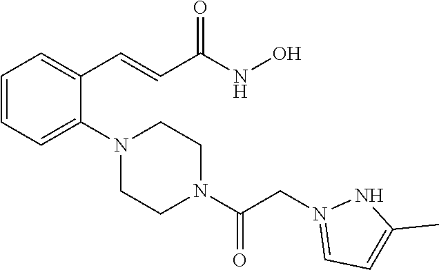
C1=CC=C(N2CCN(C(CN3=CC=C(C)N3)=O)CC2)C(C=CC(NO)=O)=C1
